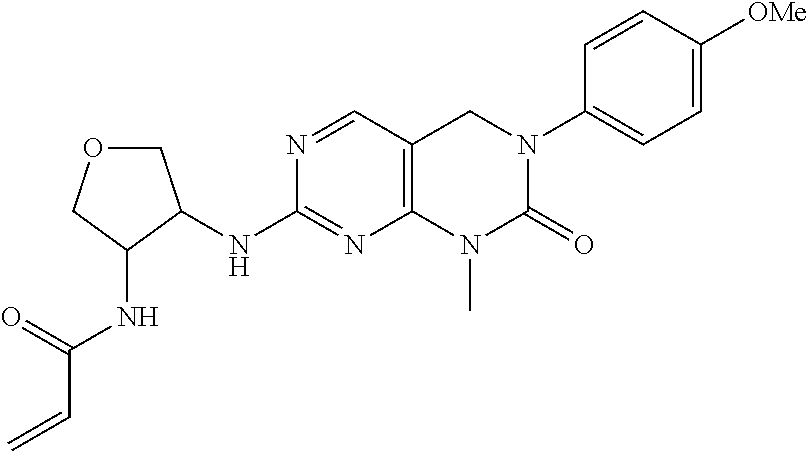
N(C1=NC2=C(C=N1)CN(C1=CC=C([OMe])C=C1)C(=O)N2C)C1C(NC(C=C)=O)COC1
